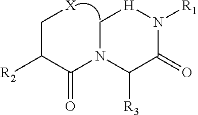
C(C(C(N1C[H]N([R1])C(=O)C1[R3])=O)[R2])[X]
